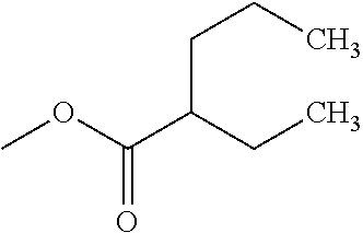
COC(C(CC)CCC)=O
